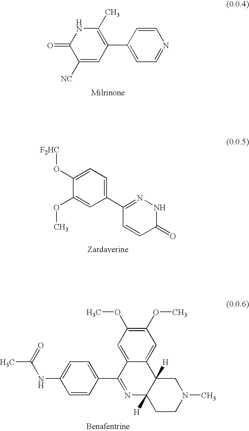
C1=CC(C2=C(C)NC(=O)C([NC])=C2)=CC=N1.C1(C2=NNC(=O)C=C2)=CC=C(O[F2HC])C(OC)=C1.C1=C(C2=NC3([H])C([H])(C4=CC(OC)=C(OC)C=C24)CN(C)CC3)C=CC(NC(C)=O)=C1
